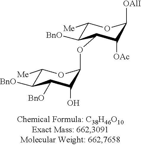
C1([Me])C([BnO])C([BnO])C(O)C(OC2C([BnO])C([Me])OC([OAlI])C2[OAc])O1
